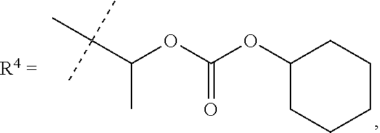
C1(OC(OC(C)C(C)(C)C)=O)CCCCC1
